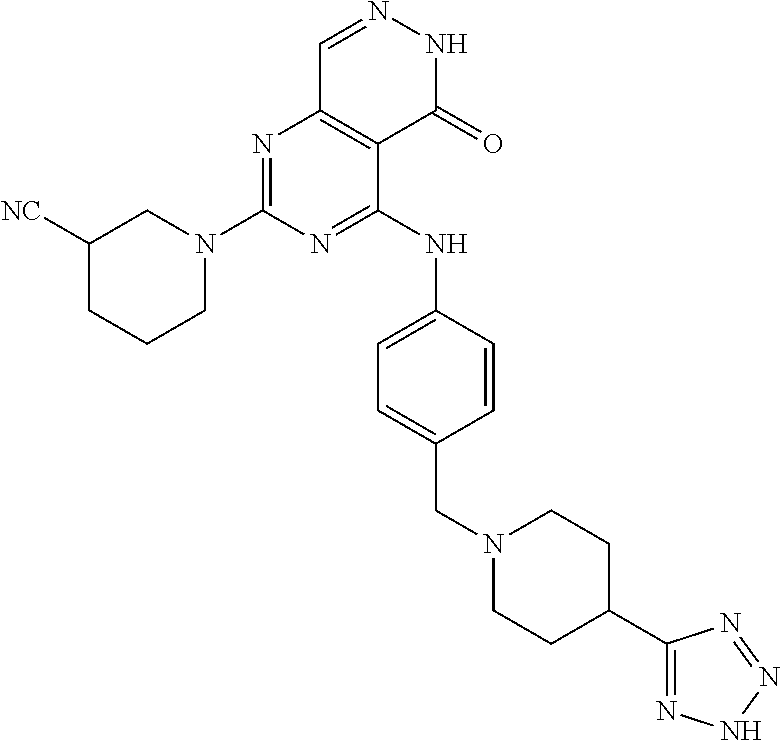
N1=C(N2CC([NC])CCC2)N=C(NC2=CC=C(CN3CCC(C4=NNN=N4)CC3)C=C2)C2=C1C=NNC2=O
